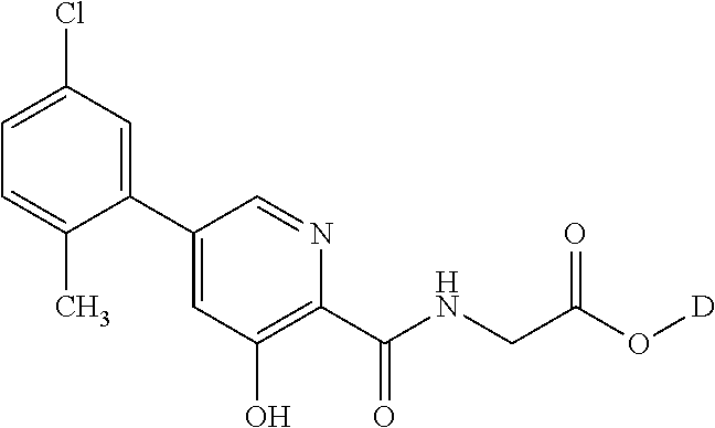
C1(C2=CC(O)=C(C(NCC(O[D])=O)=O)N=C2)=CC(Cl)=CC=C1C
